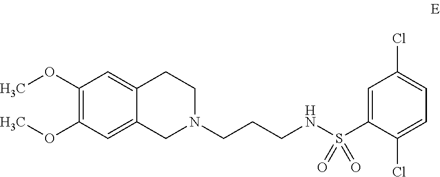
C1(OC)=C(OC)C=C2C(=C1)CCN(CCCNS(C1=CC(Cl)=CC=C1Cl)(=O)=O)C2
